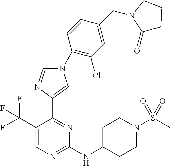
C1(NC2CCN(S(C)(=O)=O)CC2)=NC=C(C(F)(F)F)C(C2=CN(C3=C(Cl)C=C(CN4C(=O)CCC4)C=C3)C=N2)=N1
